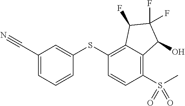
C1(SC2=CC(C#N)=CC=C2)=C2C(=C(S(=O)(=O)C)C=C1)C(O)C(F)(F)C2F
